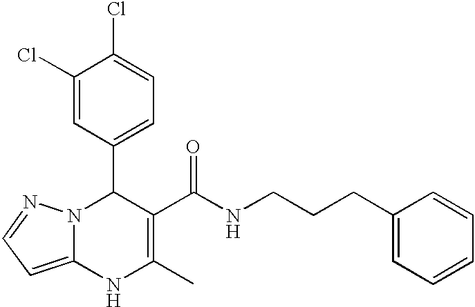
C1(Cl)=CC(C2N3C(=CC=N3)NC(C)=C2C(NCCCC2=CC=CC=C2)=O)=CC=C1Cl
